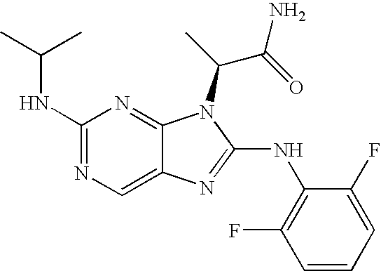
N1=C(NC(C)C)N=C2C(=C1)N=C(NC1=C(F)C=CC=C1F)N2C(C(N)=O)C
